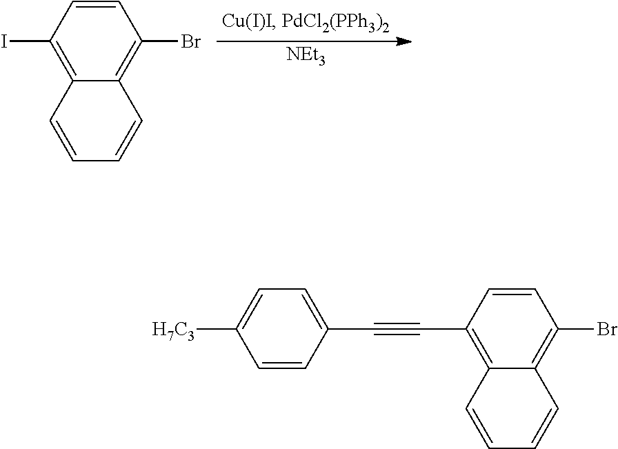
C1=CC(C#CC2=CC=C([H7C3])C=C2)=C2C(=C1Br)C=CC=C2.C1=CC(I)=C2C(=C1Br)C=CC=C2.[NEt3]
